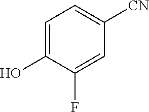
C1=C(O)C(F)=CC([CN])=C1
